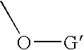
O([G])C
